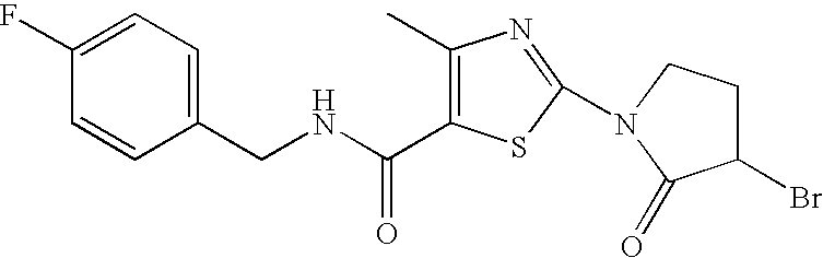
C1(C)=C(C(NCC2=CC=C(F)C=C2)=O)SC(N2CCC(Br)C2=O)=N1
